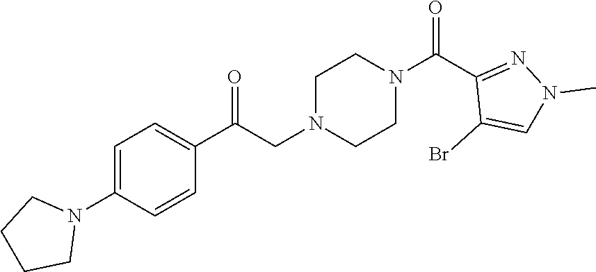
C1=C(N2CCCC2)C=CC(C(CN2CCN(C(C3=NN(C)C=C3Br)=O)CC2)=O)=C1
